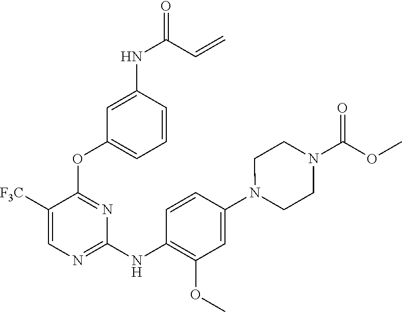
C1([F3C])=CN=C(NC2=C(OC)C=C(N3CCN(C(=O)OC)CC3)C=C2)N=C1OC1=CC=CC(NC(=O)C=C)=C1
